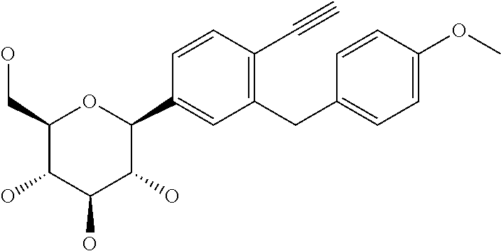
C1(CO)C(O)C(O)C(O)C(C2=CC(CC3=CC=C(OC)C=C3)=C(C#C)C=C2)O1
